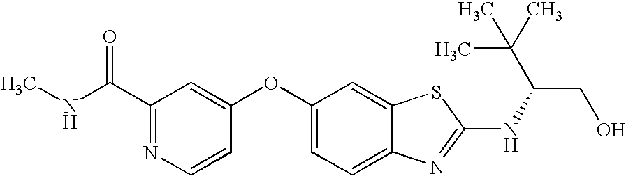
N1=C(C(=O)NC)C=C(OC2=CC=C3C(=C2)SC(NC(CO)C(C)(C)C)=N3)C=C1
